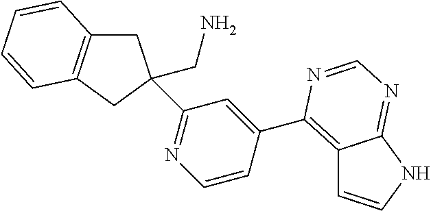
C12=C(C3=CC(C4(CN)CC5=C(C4)C=CC=C5)=NC=C3)N=CN=C1NC=C2
